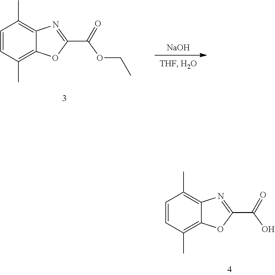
C1=CC(C)=C2C(=C1C)N=C(C(O)=O)O2.C1=CC(C)=C2C(=C1C)N=C(C(OCC)=O)O2.[NaOH]
